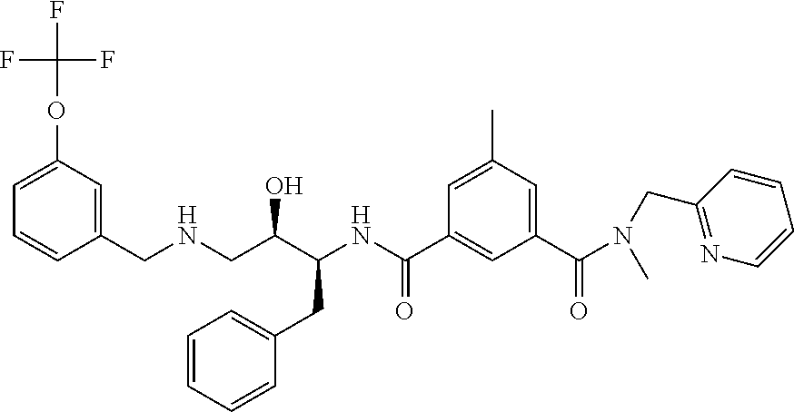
C1(CNCC(C(NC(C2=CC(C(=O)N(CC3=NC=CC=C3)C)=CC(C)=C2)=O)CC2=CC=CC=C2)O)=CC(OC(F)(F)F)=CC=C1
